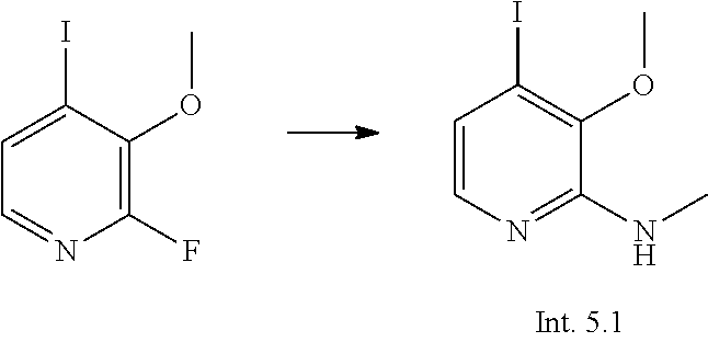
C1(F)=C(OC)C(I)=CC=N1.C1(NC)=NC=CC(I)=C1OC
